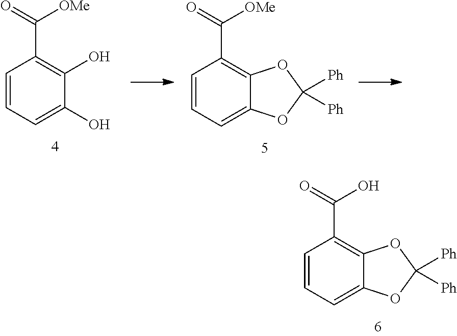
C1=CC=C(O)C(O)=C1C(=O)[OMe].C1=CC=C2C(=C1C(=O)[OMe])OC([Ph])([Ph])O2.C1=CC=C2C(=C1C(=O)O)OC([Ph])([Ph])O2
